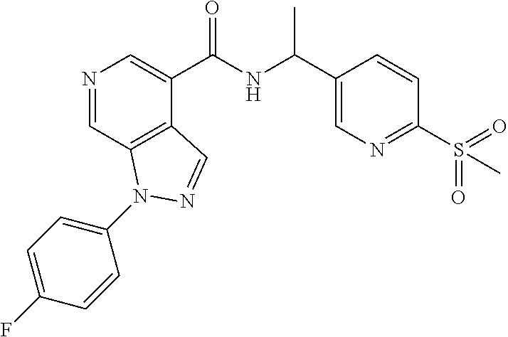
N1=CC2=C(C(C(NC(C3=CN=C(S(C)(=O)=O)C=C3)C)=O)=C1)C=NN2C1=CC=C(F)C=C1
